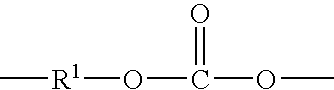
O(C(OC)=O)[R1]C
